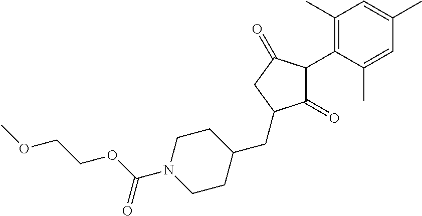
C1(=O)C(C2=C(C)C=C(C)C=C2C)C(=O)CC1CC1CCN(C(=O)OCCOC)CC1
